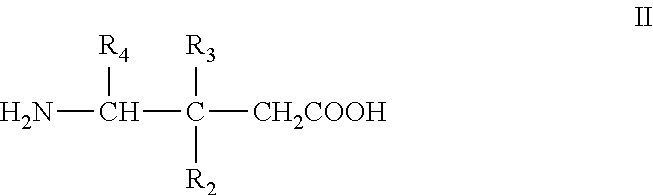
NC(C([CH2COOH])([R2])[R3])[R4]
